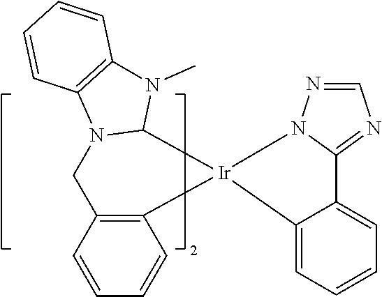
N1=CN=C2N1[Ir]1(C3=CC=CC=C23)C2=C(C=CC=C2)CN2C1N(C)C1=C2C=CC=C1
